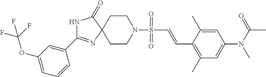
C1CN(S(=O)(C=CC2=C(C)C=C(N(C(=O)C)C)C=C2C)=O)CCC12C(=O)NC(C1=CC(OC(F)(F)F)=CC=C1)=N2
